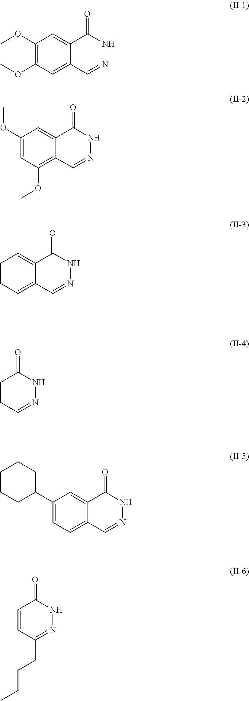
C1(OC)=C(OC)C=C2C(=C1)C(=O)NN=C2.C1(OC)=CC(OC)=C2C(=C1)C(=O)NN=C2.C1=CC=C2C(=C1)C(=O)NN=C2.C1=CC(=O)NN=C1.C1(C2CCCCC2)=CC=C2C(=C1)C(=O)NN=C2.C1=CC(=O)NN=C1CCCC
